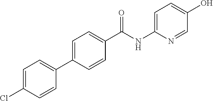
C1(C(NC2=CC=C(O)C=N2)=O)=CC=C(C2=CC=C(Cl)C=C2)C=C1
